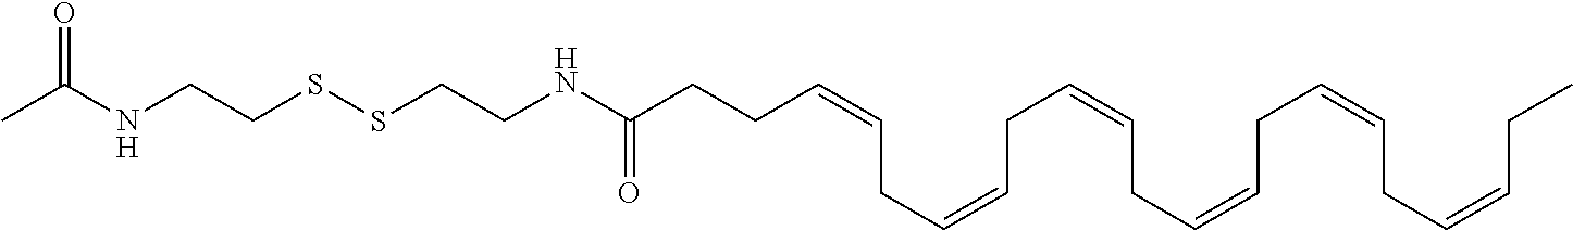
C(CCC=CCC=CCC=CCC=CCC=CCC=CCC)(=O)NCCSSCCNC(C)=O
